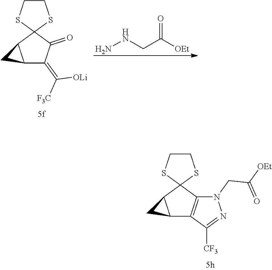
C12(C3CC3C3=C1N(CC(=O)[OEt])N=C3[CF3])SCCS2.C12(C3CC3C(=C([OLi])[F3C])C1=O)SCCS2.NNCC([OEt])=O
